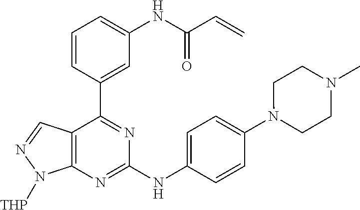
C1=C(C2=NC(NC3=CC=C(N4CCN(C)CC4)C=C3)=NC3=C2C=NN3[THP])C=CC=C1NC(C=C)=O
